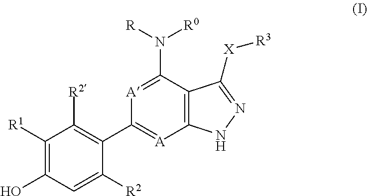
C12=C(C(N([R])[R0])=[A]C(C3=C([R2])C([R1])=C(O)C=C3[R2])=[A]1)C([X][R3])=NN2
